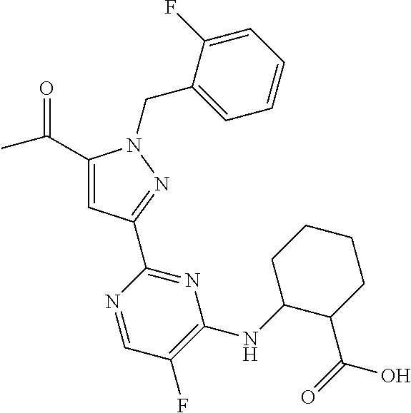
C1(C(C)=O)=CC(C2=NC(NC3C(C(=O)O)CCCC3)=C(F)C=N2)=NN1CC1=CC=CC=C1F
